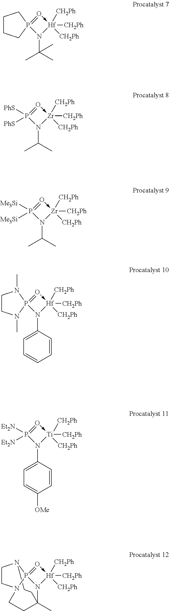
C1=C([OMe])C=CC(N2[Ti]([CH2Ph])([CH2Ph])([CH2Ph])-O=P2([Et2N])[Et2N])=C1.C(N1[Zr]([CH2Ph])([CH2Ph])([CH2Ph])-O=P1([PhS])[PhS])(C)C.C(N1[Hf]([CH2Ph])([CH2Ph])([CH2Ph])-O=P12CCCC2)(C)(C)C.C(N1[Zr]([CH2Ph])([CH2Ph])([CH2Ph])-O=P1([Me3Si])[Me3Si])(C)C.C1(N2[Hf]([CH2Ph])([CH2Ph])([CH2Ph])-O=P23N(C)CCN3C)=CC=CC=C1.C1N2P34=O->[Hf]([CH2Ph])([CH2Ph])([CH2Ph])N3C(C)(CCN4CC2)C1
